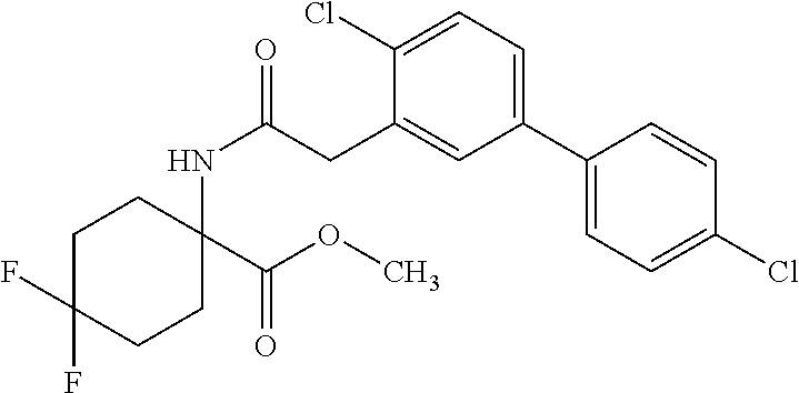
C1C(F)(F)CCC(NC(=O)CC2=CC(C3=CC=C(Cl)C=C3)=CC=C2Cl)(C(OC)=O)C1
